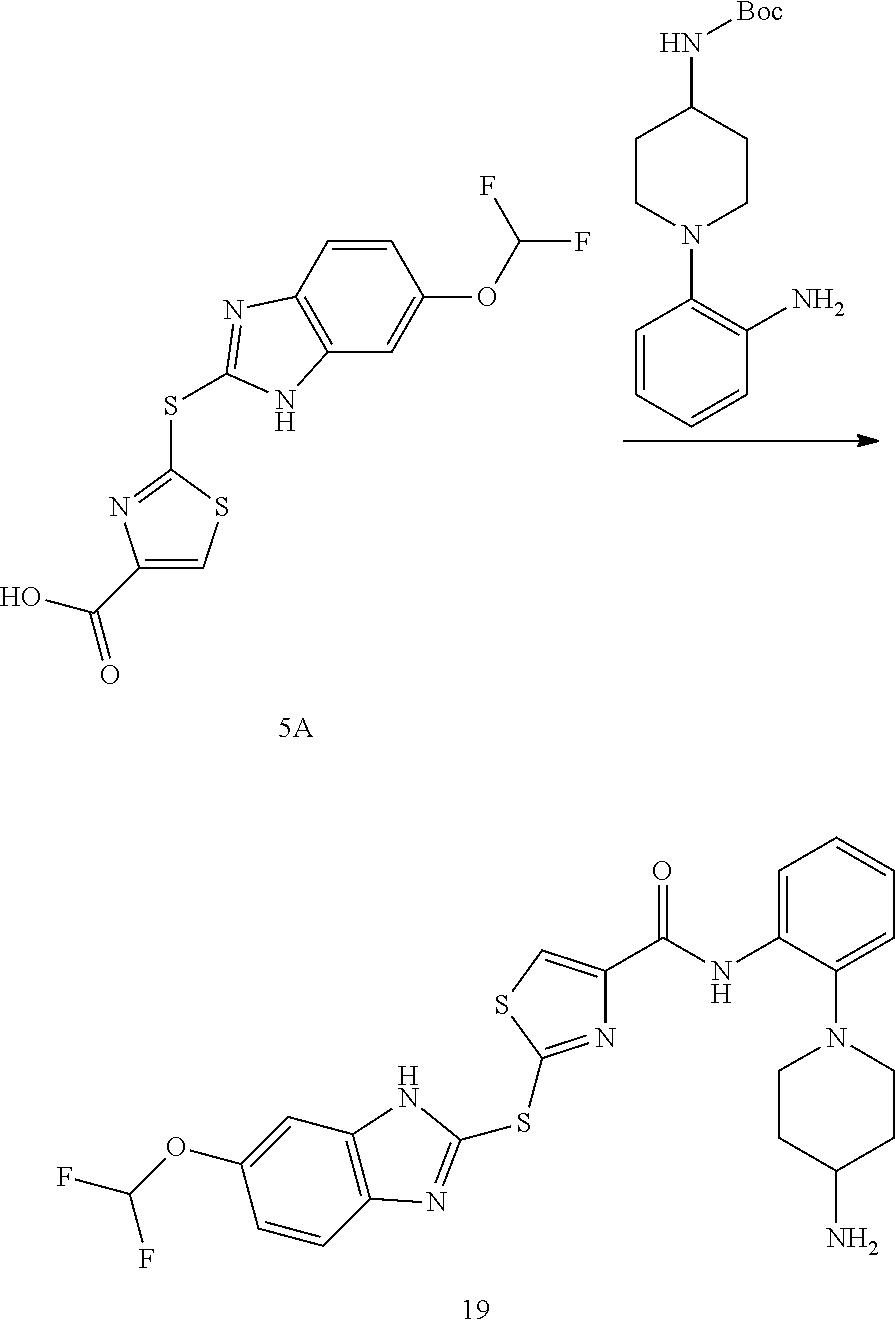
C1=CC=CC(N)=C1N1CCC(N[Boc])CC1.C1(C(O)=O)=CSC(SC2=NC3=C(C=C(OC(F)F)C=C3)N2)=N1.C1=CC2=C(C=C1OC(F)F)NC(SC1=NC(C(=O)NC3=CC=CC=C3N3CCC(N)CC3)=CS1)=N2
